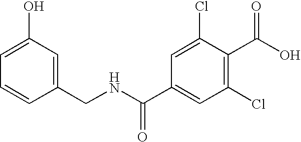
C1=C(O)C=C(CNC(C2=CC(Cl)=C(C(O)=O)C(Cl)=C2)=O)C=C1
